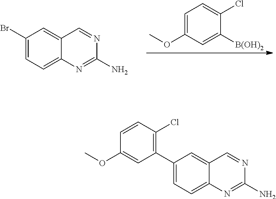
C1(Br)=CC=C2C(=C1)C=NC(N)=N2.C1=C(OC)C=C([B(OH)2])C(Cl)=C1.C1(C2=C(Cl)C=CC(OC)=C2)=CC=C2C(=C1)C=NC(N)=N2
